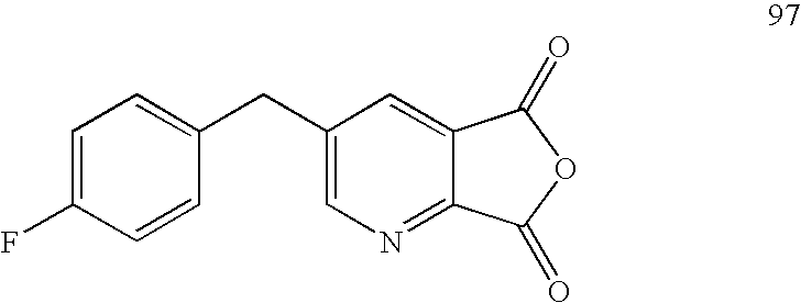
C1=C(F)C=CC(CC2=CN=C3C(=C2)C(=O)OC3=O)=C1
